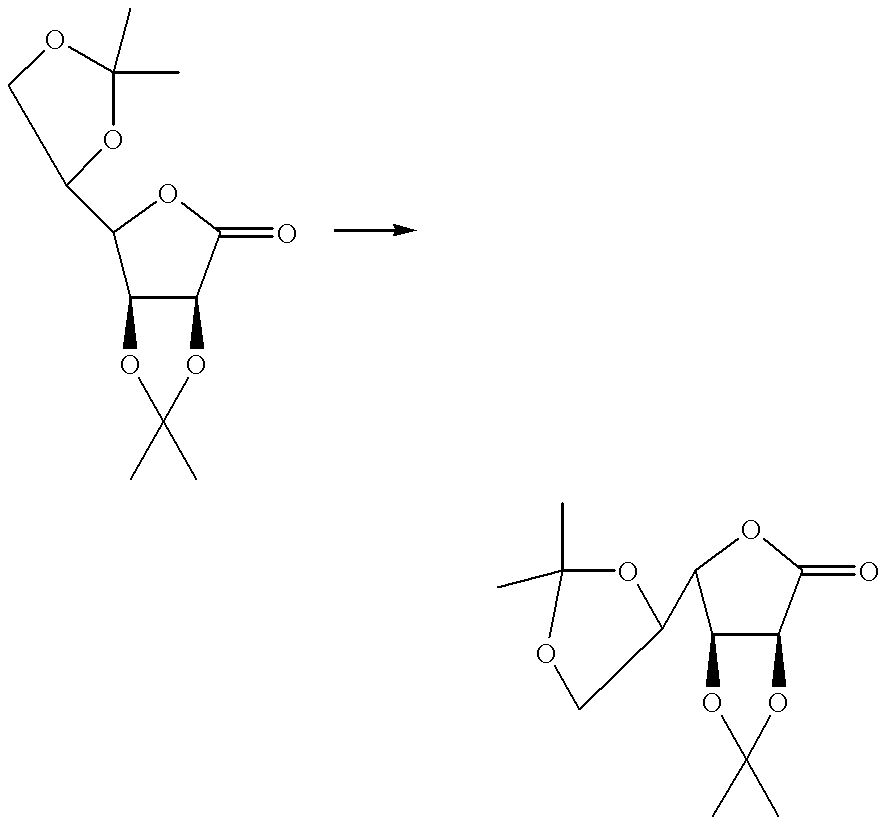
C1(C2COC(C)(C)O2)C2C(C(=O)O1)OC(C)(C)O2.C1(C2COC(C)(C)O2)C2C(C(=O)O1)OC(C)(C)O2
